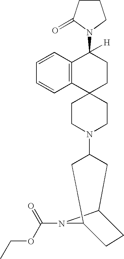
C12(CCN(C3CC4CCC(C3)N4C(=O)OCC)CC1)CCC([H])(N1C(=O)CCC1)C1=C2C=CC=C1
